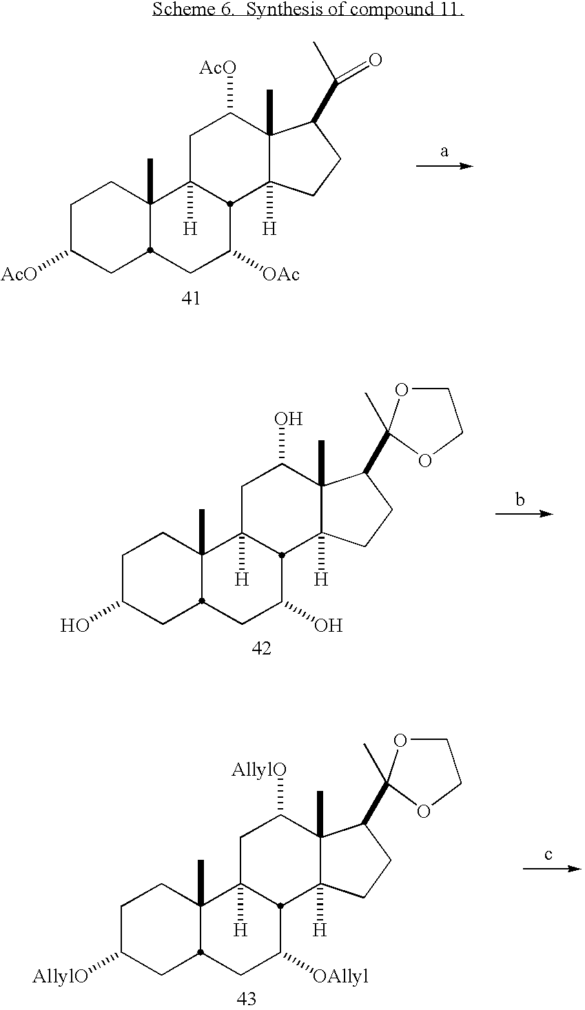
C1C([AcO])CC2C(C)(C1)C1([H])CC([AcO])C3(C)C([H])(CCC3C(C)=O)C1C([OAc])C2.C1C(O)CC2C(C)(C1)C1([H])CC(O)C3(C)C([H])(CCC3C3(C)OCCO3)C1C(O)C2.C1C([AllylO])CC2C(C)(C1)C1([H])CC([AllylO])C3(C)C([H])(CCC3C3(C)OCCO3)C1C([OAllyl])C2
